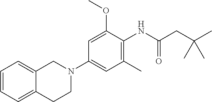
C1=CC=C2C(=C1)CCN(C1=CC(C)=C(NC(CC(C)(C)C)=O)C(OC)=C1)C2
